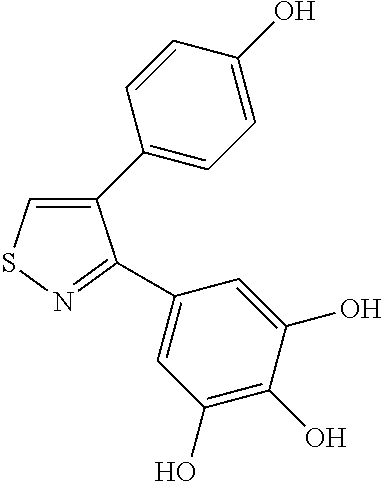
C1(C2=CC=C(O)C=C2)=CSN=C1C1=CC(O)=C(O)C(O)=C1
